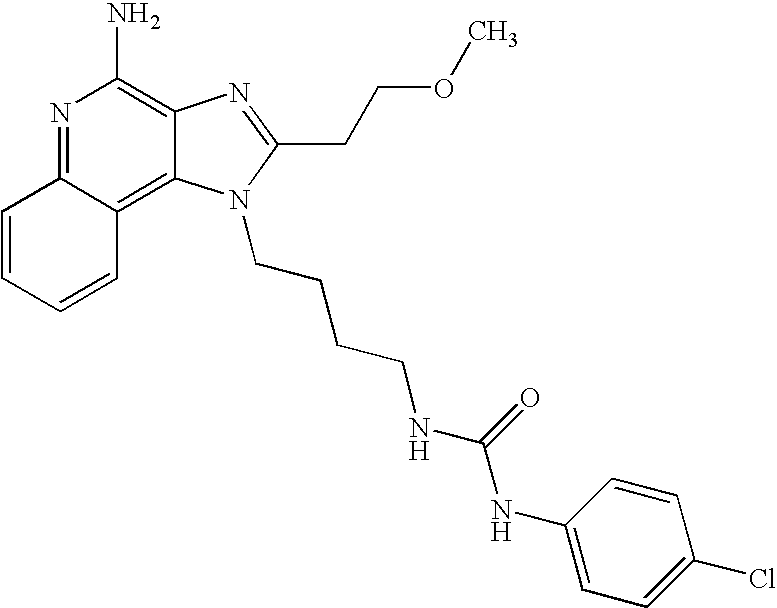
N1=C2C(=C3C(=C1N)N=C(CCOC)N3CCCCNC(NC1=CC=C(Cl)C=C1)=O)C=CC=C2
